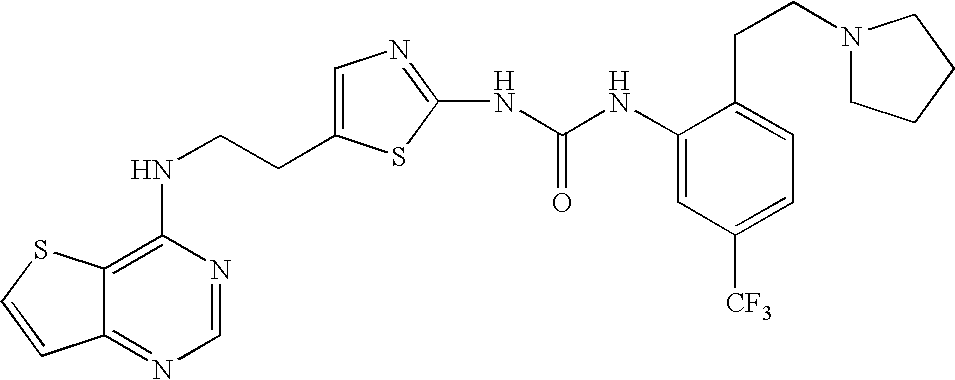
C(CNC1=C2C(=NC=N1)C=CS2)C1=CN=C(NC(=O)NC2=CC([CF3])=CC=C2CCN2CCCC2)S1
